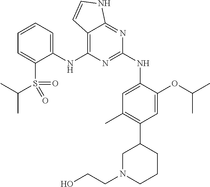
C1(NC2=C3C(=NC(NC4=CC(C)=C(C5CN(CCO)CCC5)C=C4OC(C)C)=N2)NC=C3)=CC=CC=C1S(C(C)C)(=O)=O
